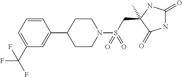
C1=C(C2CCN(S(CC3(C)C(=O)NC(=O)N3)(=O)=O)CC2)C=CC=C1C(F)(F)F
